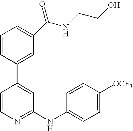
C1=CC(C2=CC(C(NCCO)=O)=CC=C2)=CC(NC2=CC=C([OCF3])C=C2)=N1
